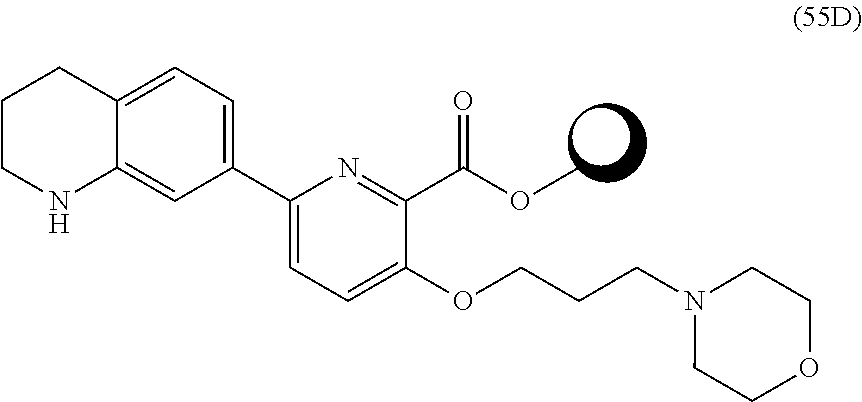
C1(C2=CC=C3C(=C2)NCCC3)=CC=C(OCCCN2CCOCC2)C(C(OC)=O)=N1
